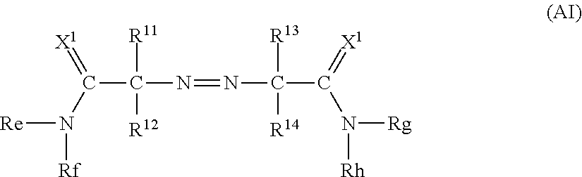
C(C(=[X1])N([Re])[Rf])(N=NC([R14])([R13])C(N([Rh])[Rg])=[X1])([R11])[R12]
